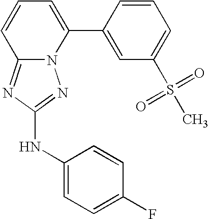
N12C(=NC(NC3=CC=C(F)C=C3)=N1)C=CC=C2C1=CC(S(C)(=O)=O)=CC=C1
